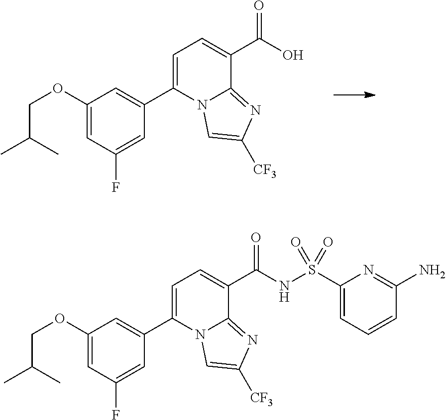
C1(OCC(C)C)=CC(F)=CC(C2=CC=C(C(O)=O)C3=NC([CF3])=CN23)=C1.C1(OCC(C)C)=CC(F)=CC(C2=CC=C(C(NS(C3=CC=CC(N)=N3)(=O)=O)=O)C3=NC([CF3])=CN23)=C1
